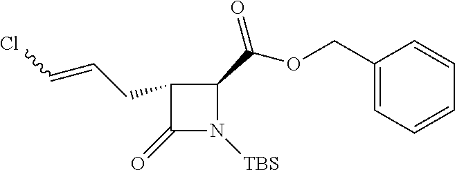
C1(CC=CCl)C(=O)N([TBS])C1C(OCC1=CC=CC=C1)=O
